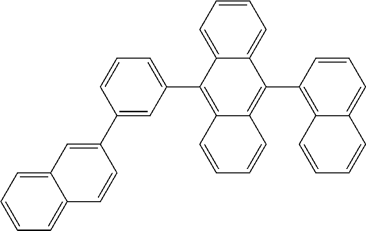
C1=CC=C2C(=C1)C(C1=C3C(=CC=C1)C=CC=C3)=C1C(=C2C2=CC=CC(C3=CC4=CC=CC=C4C=C3)=C2)C=CC=C1
